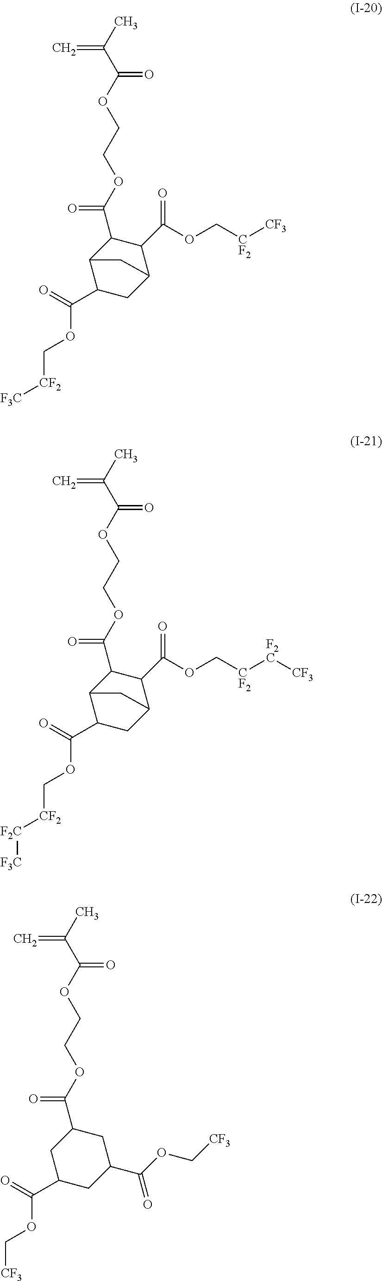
C=C(C)C(OCCOC(=O)C1C2C(C(=O)OC[CF2][F2C][F3C])CC(C1C(OC[CF2][F2C][CF3])=O)C2)=O.C=C(C)C(OCCOC(=O)C1C2C(C(=O)OC[CF2][F3C])CC(C1C(OC[CF2][CF3])=O)C2)=O.C=C(C)C(OCCOC(=O)C1CC(C(=O)OC[CF3])CC(C(OC[CF3])=O)C1)=O
